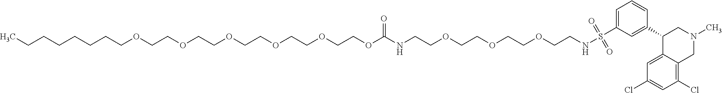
C(CCCCCCOCCOCCOCCOCCOCCOC(NCCOCCOCCOCCNS(C1=CC=CC(C2C3=CC(Cl)=CC(Cl)=C3CN(C)C2)=C1)(=O)=O)=O)C
